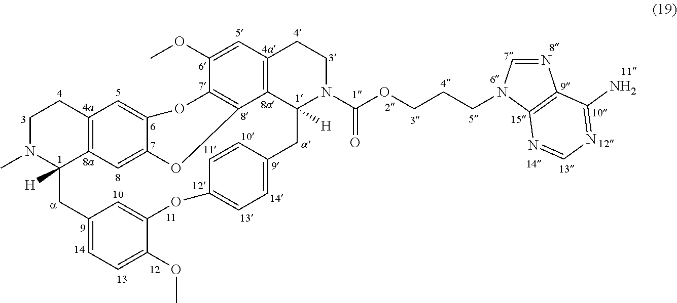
C1N(C)C2([H])C3=C(C1)C=C1C(=C3)OC3=C(O1)C(OC)=CC1=C3C([H])(N(C(OCCCN3C=NC4=C3N=CN=C4N)=O)CC1)CC1=CC=C(OC3=CC(=CC=C3OC)C2)C=C1
